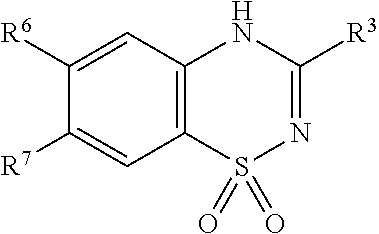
C12=C(S(=O)(=O)N=C([R3])N1)C=C([R7])C([R6])=C2
